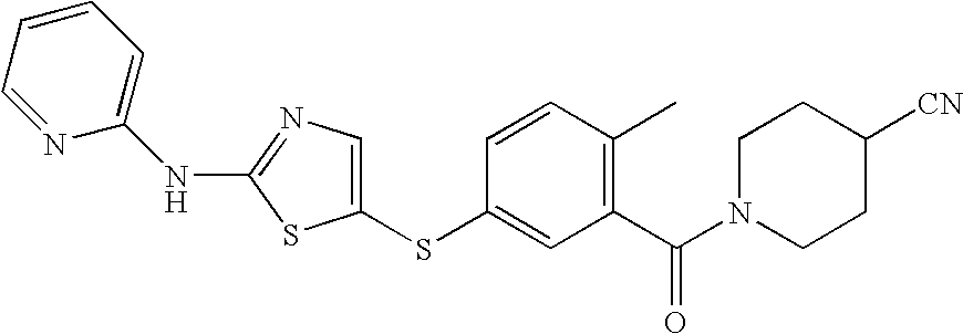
C1=NC(NC2=NC=C(SC3=CC(C(N4CCC([CN])CC4)=O)=C(C)C=C3)S2)=CC=C1
